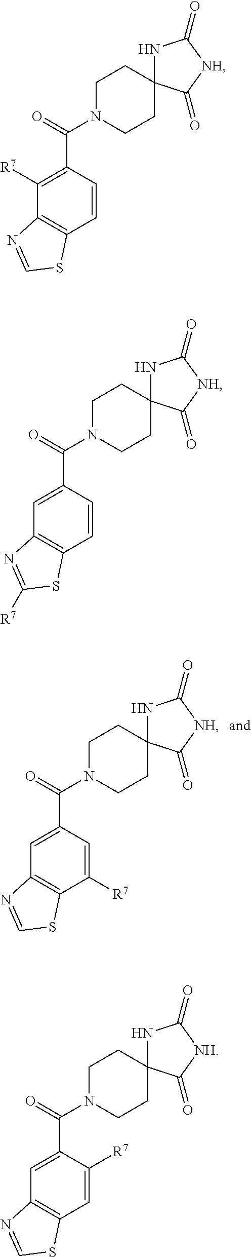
C1(C(=O)N2CCC3(CC2)NC(=O)[NH]C3=O)=CC2=C(C([R7])=C1)SC=N2.C1(C(=O)N2CCC3(CC2)NC(=O)[NH]C3=O)=C([R7])C2=C(C=C1)SC=N2.C1(C(=O)N2CCC3(CC2)NC(=O)[NH]C3=O)=CC2=C(C=C1)SC([R7])=N2.C1(C(=O)N2CCC3(CC2)NC(=O)[NH]C3=O)=CC2=C(C=C1[R7])SC=N2
